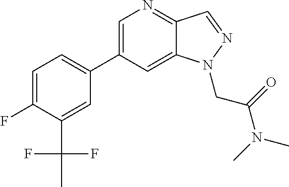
C1=C(C2=CC=C(F)C(C(F)(F)C)=C2)C=C2C(=N1)C=NN2CC(N(C)C)=O
